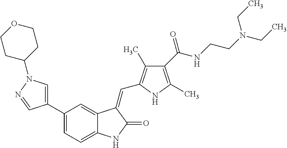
C1=C(C2=CC=C3C(=C2)C(=CC2=C(C)C(C(NCCN(CC)CC)=O)=C(C)N2)C(=O)N3)C=NN1C1CCOCC1
